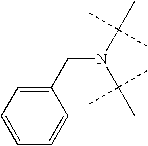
C(N(C(C)(C)C)C(C)(C)C)C1=CC=CC=C1
